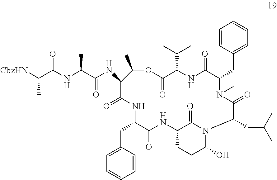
C1=CC(CC2N(C)C(=O)C(CC(C)C)N3C(O)CCC(NC(=O)C(CC4=CC=CC=C4)NC(=O)C(NC(C(NC(C([CbzHN])C)=O)C)=O)C(C)OC(=O)C(C(C)C)NC2=O)C3=O)=CC=C1
